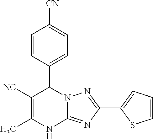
C1=CC(C2C([NC])=C(C)NC3=NC(C4=CC=CS4)=NN32)=CC=C1[CN]
